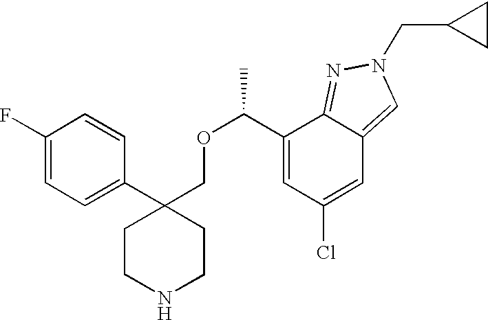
C1(C2(COC(C)C3=CC(Cl)=CC4=CN(CC5CC5)N=C34)CCNCC2)=CC=C(F)C=C1
